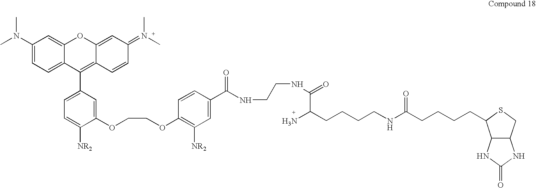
C1(N(C)C)=CC=C2C(=C1)OC1=CC(=N(C)C)C=CC1=C2C1=CC=C([NR2])C(OCCOC2=C([NR2])C=C(C(NCCNC(=O)C(N)CCCCNC(CCCCC3C4C(CS3)NC(=O)N4)=O)=O)C=C2)=C1
